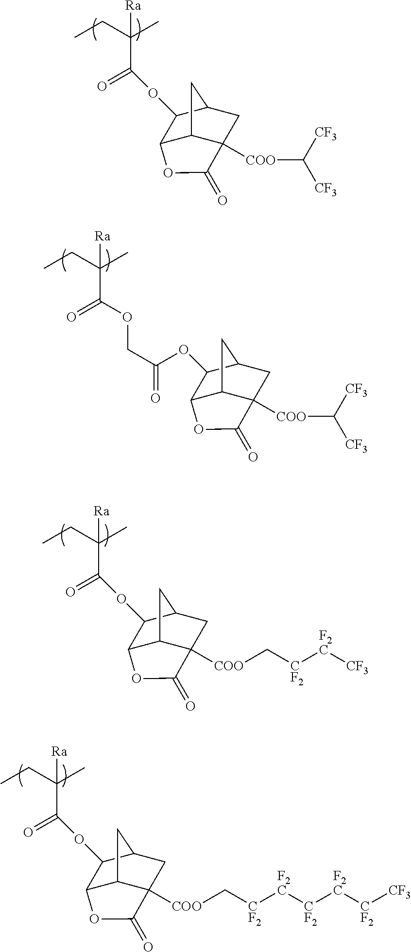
CCC(C)([Ra])C(=O)OCC(=O)OC1C2C3C([COO]C([CF3])[CF3])(CC1C3)C(=O)O2.CCC(C)([Ra])C(=O)OC1C2C3C([COO]C([CF3])[CF3])(CC1C3)C(=O)O2.CCC(C)([Ra])C(=O)OC1C2C3C([COO]C[CF2][F2C][CF3])(CC1C3)C(=O)O2.CCC(C)([Ra])C(=O)OC1C2C3C([COO]C[CF2][F2C][CF2][F2C][CF2][CF3])(CC1C3)C(=O)O2
